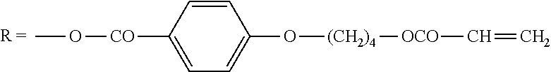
C1=CC([CO]OC)=CC=C1O[(CH2)4][OCO]C=C
